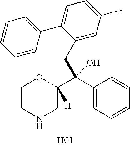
C1CNCC(C(C2=CC=CC=C2)(CC2=CC(F)=CC=C2C2=CC=CC=C2)O)([H])O1.Cl
